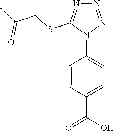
C1=CC(C(O)=O)=CC=C1N1N=NN=C1SCC(C)=O
